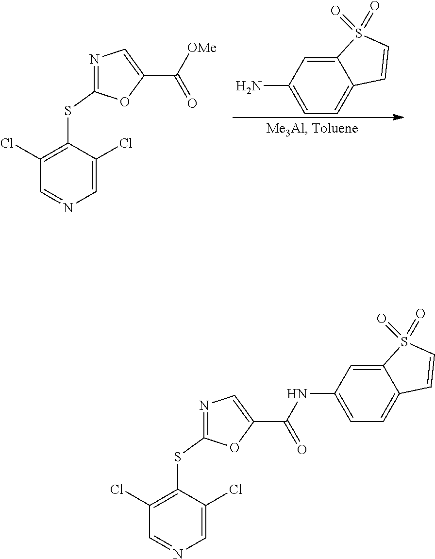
C12=CC(N)=CC=C1C=CS2(=O)=O.N1=C(SC2=C(Cl)C=NC=C2Cl)OC(C([OMe])=O)=C1.N1=C(SC2=C(Cl)C=NC=C2Cl)OC(C(NC2=CC=C3C(=C2)S(=O)(=O)C=C3)=O)=C1
